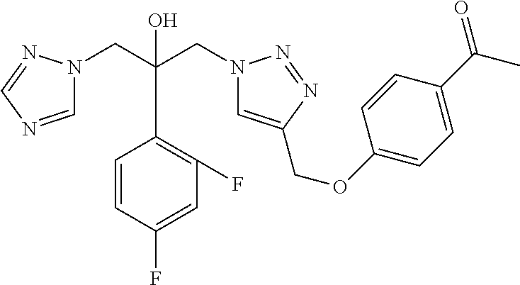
C1=NC=NN1CC(CN1C=C(COC2=CC=C(C(C)=O)C=C2)N=N1)(O)C1=C(F)C=C(F)C=C1
